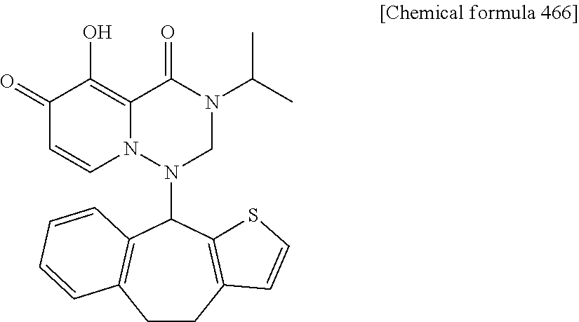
C1CC2=C(C(N3CN(C(C)C)C(=O)C4=C(O)C(=O)C=CN34)C3=C1C=CC=C3)SC=C2
